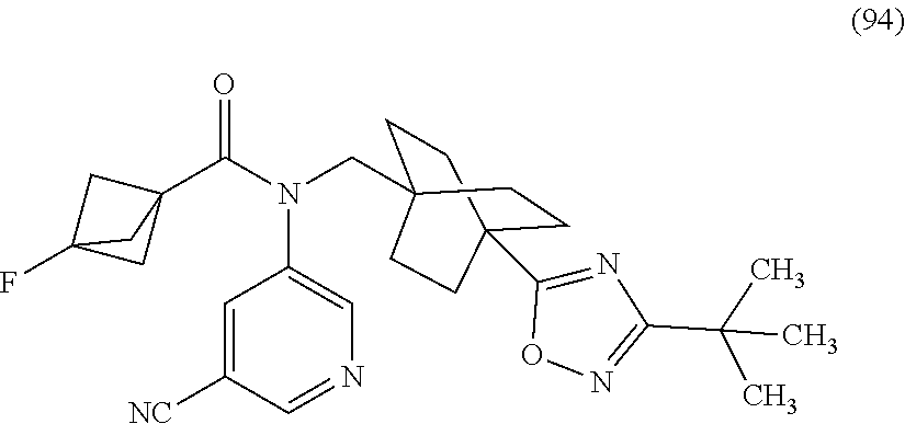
C1=C([NC])C=NC=C1N(C(C12CC(F)(C1)C2)=O)CC12CCC(C3=NC(C(C)(C)C)=NO3)(CC1)CC2
